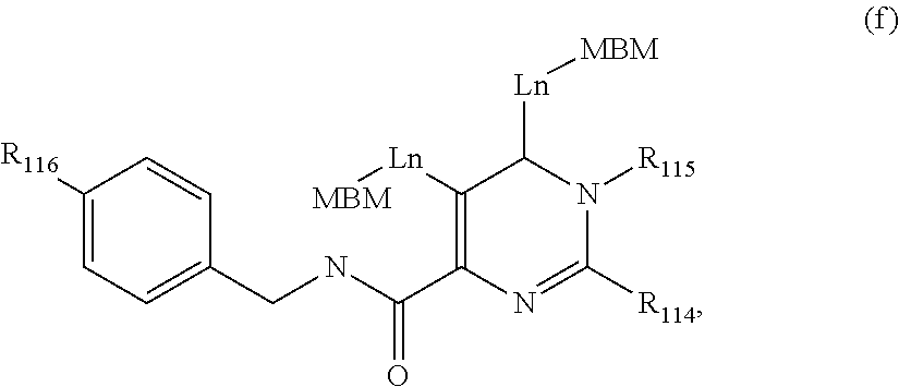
C1([R116])=CC=C(CNC(C2=C([Ln][MBM])C([Ln][MBM])N([R115])C([R114])=N2)=O)C=C1
